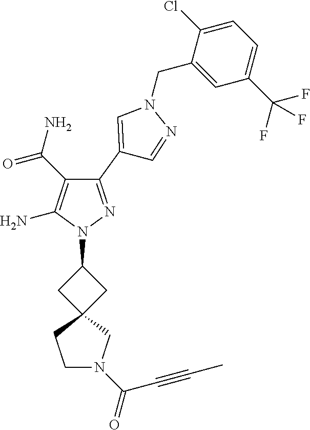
C1(C(N)=O)=C(N)N(C2CC3(C2)CCN(C(C#CC)=O)C3)N=C1C1=CN(CC2=CC(C(F)(F)F)=CC=C2Cl)N=C1
